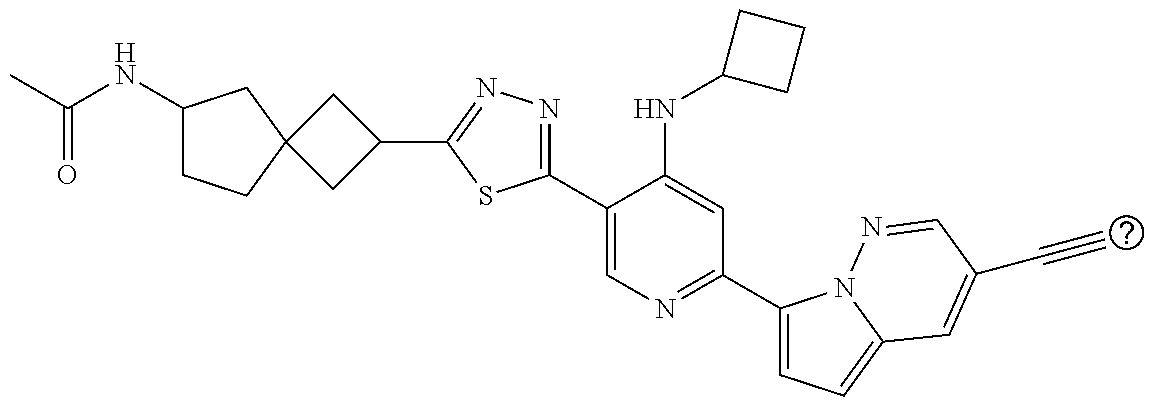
C1(C2=NN=C(C3=CN=C(C4=CC=C5N4N=CC(C#C)=C5)C=C3NC3CCC3)S2)CC2(C1)CCC(NC(C)=O)C2
